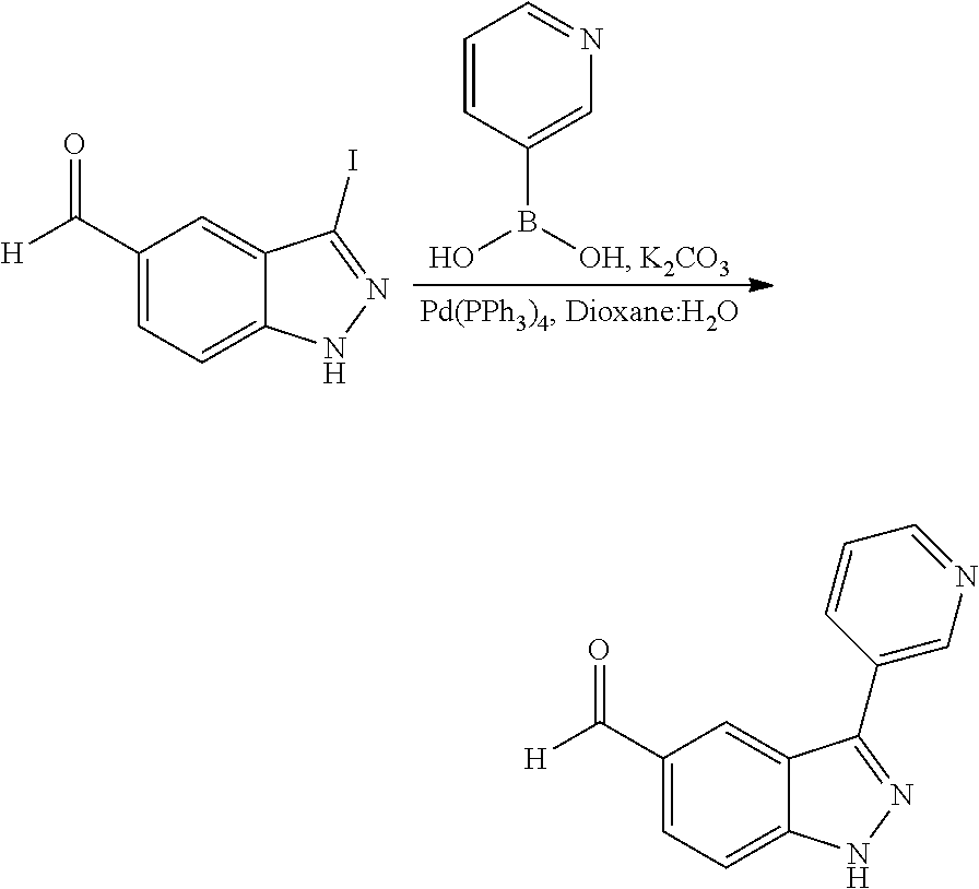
C1=CC(B(O)[OH])=CN=C1.[K2CO3].C1(C(=O)[H])=CC=C2C(=C1)C(I)=NN2.C1(C(=O)[H])=CC=C2C(=C1)C(C1=CN=CC=C1)=NN2
